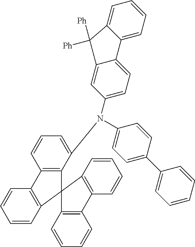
C12=C(C(N(C3=CC=C(C4=CC=CC=C4)C=C3)C3=CC=C4C(=C3)C([Ph])([Ph])C3=CC=CC=C43)=CC=C1)C1(C3=C2C=CC=C3)C2=C(C3=C1C=CC=C3)C=CC=C2
